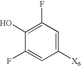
C1(O)=C(F)C=C([X6])C=C1F
